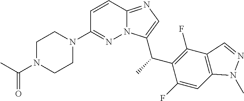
C1N(C(C)=O)CCN(C2=NN3C(=NC=C3C(C)C3=C(F)C4=C(C=C3F)N(C)N=C4)C=C2)C1
